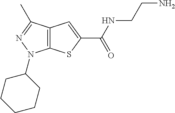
C(NC(=O)C1=CC2=C(S1)N(C1CCCCC1)N=C2C)CN
